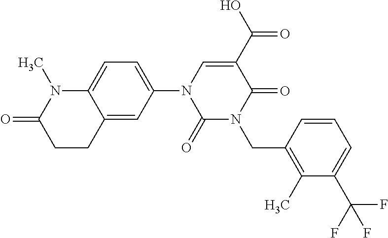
C1(=O)N(CC2=C(C)C(C(F)(F)F)=CC=C2)C(=O)C(C(O)=O)=CN1C1=CC=C2C(=C1)CCC(=O)N2C
